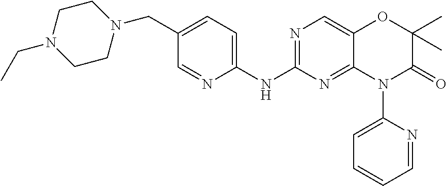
C1(NC2=NC=C3C(=N2)N(C2=CC=CC=N2)C(=O)C(C)(C)O3)=CC=C(CN2CCN(CC)CC2)C=N1
